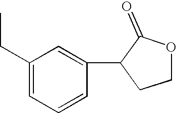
C1(CC)=CC=CC(C2C(=O)OCC2)=C1
